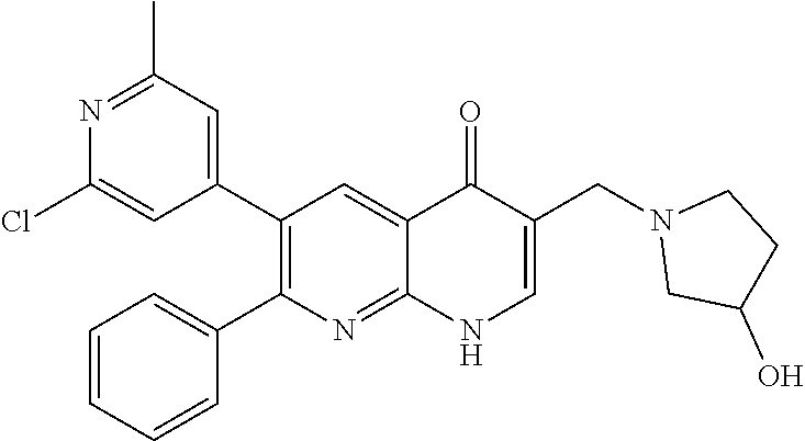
N1=C(C)C=C(C2=C(C3=CC=CC=C3)N=C3C(=C2)C(=O)C(CN2CC(O)CC2)=CN3)C=C1Cl
